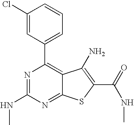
C1(Cl)=CC(C2=C3C(=NC(NC)=N2)SC(C(NC)=O)=C3N)=CC=C1
